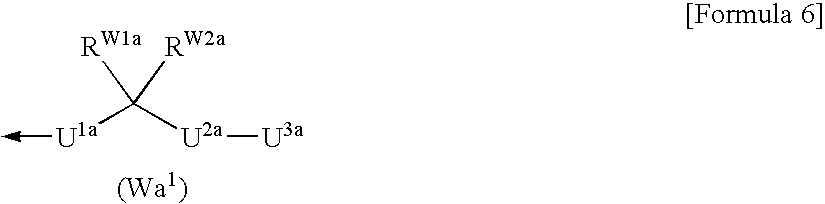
[U1a](C([U2a][U3a])([RW1a])[RW2a])->C
